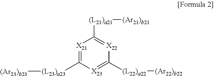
[X21]1=C([(L23)a23][(Ar23)b23])[X23]=C([(L22)a22][(Ar22)b22])[X22]=C1[(L21)a21][(Ar21)b21]
